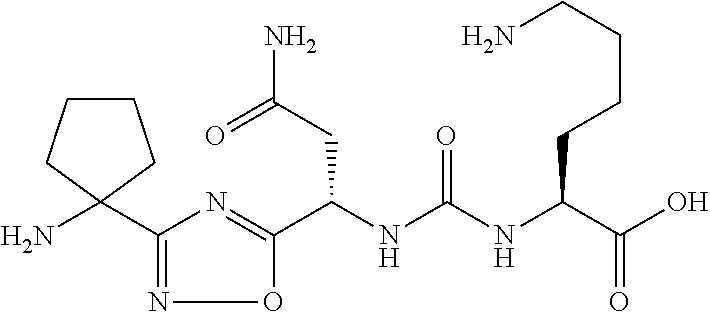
C(NC(NC(C(O)=O)CCCCN)=O)(CC(N)=O)C1=NC(C2(N)CCCC2)=NO1
